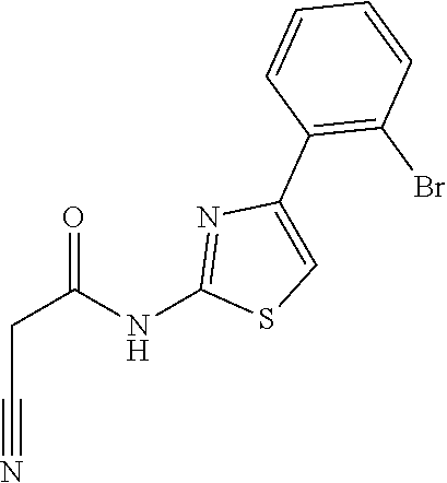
C1=CC(Br)=C(C2=CSC(NC(CC#N)=O)=N2)C=C1
